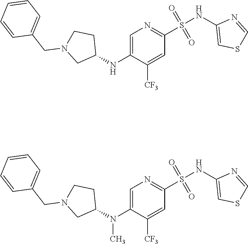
C1=C(NC2CCN(CC3=CC=CC=C3)C2)C([CF3])=CC(S(NC2=CSC=N2)(=O)=O)=N1.C1=C(N(C2CCN(CC3=CC=CC=C3)C2)C)C([CF3])=CC(S(NC2=CSC=N2)(=O)=O)=N1
